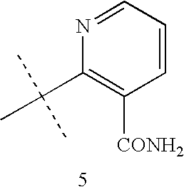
C1=NC(C(C)(C)C)=C([CONH2])C=C1
